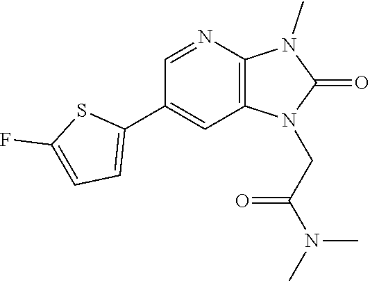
C1(C2=CC=C(F)S2)=CC2=C(N=C1)N(C)C(=O)N2CC(=O)N(C)C
